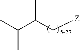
C(C(C[Z])C)(C)C
